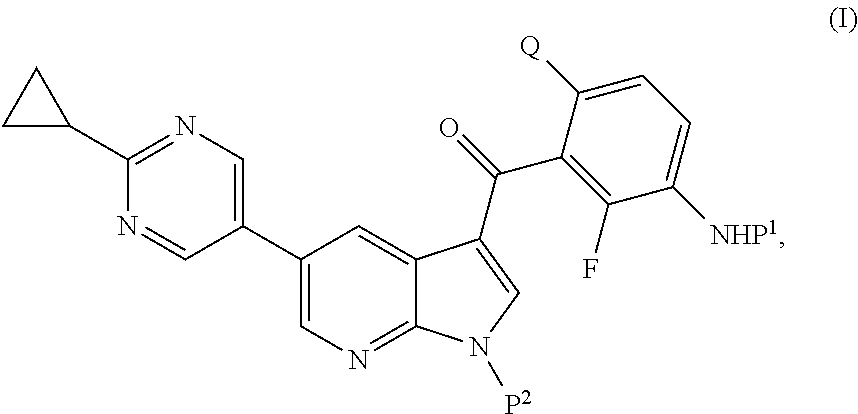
C1(C2CC2)=NC=C(C2=CN=C3C(=C2)C(C(=O)C2=C(F)C([NHP1])=CC=C2[Q])=CN3[P2])C=N1
